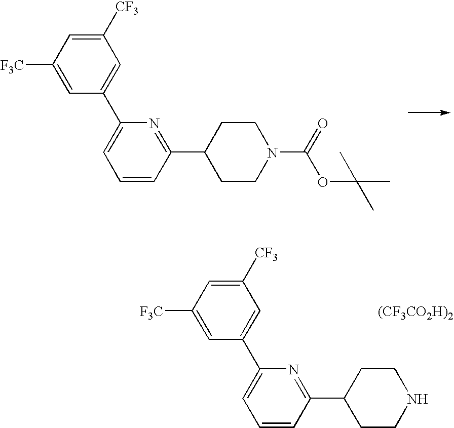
[F3C]C1=CC(C2=CC=CC(C3CCN(C(=O)OC(C)(C)C)CC3)=N2)=CC([CF3])=C1.[F3C]C1=CC(C2=CC=CC(C3CCNCC3)=N2)=CC([CF3])=C1.[(CF3CO2H)2]
